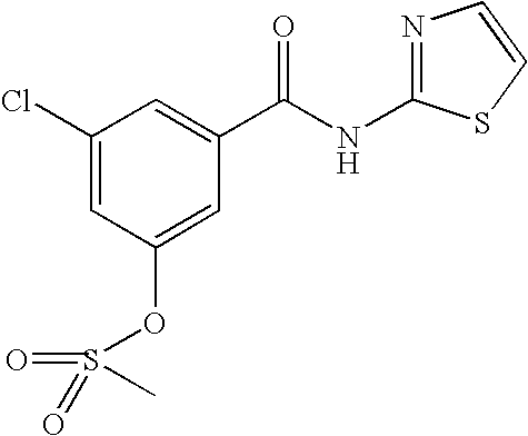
C1(Cl)=CC(OS(=O)(=O)C)=CC(C(NC2=NC=CS2)=O)=C1
